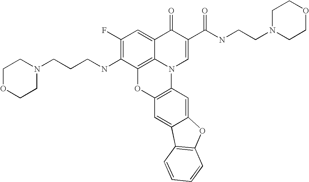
C1(F)=C(NCCCN2CCOCC2)C2=C3C(=C1)C(=O)C(C(NCCN1CCOCC1)=O)=CN3C1=C(O2)C=C2C(=C1)OC1=C2C=CC=C1
